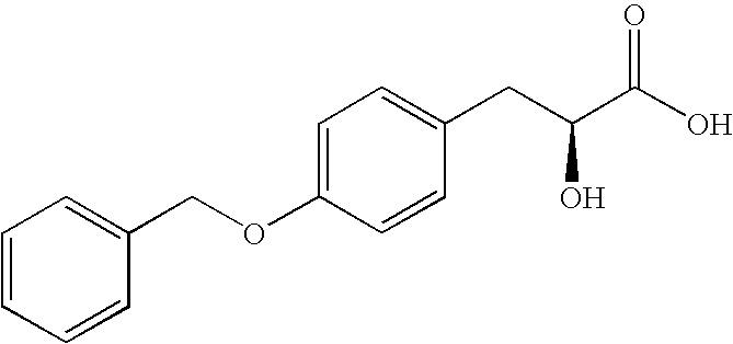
O(C1=CC=C(CC(C(O)=O)O)C=C1)CC1=CC=CC=C1
